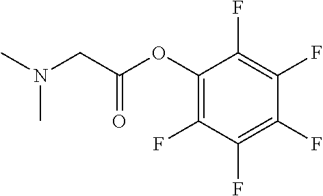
C1(OC(=O)CN(C)C)=C(F)C(F)=C(F)C(F)=C1F
